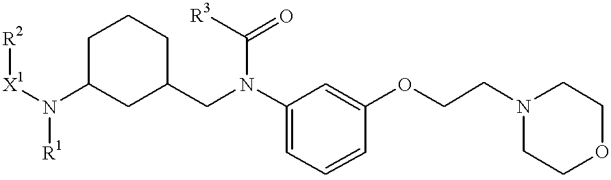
C(N(C1=CC=CC(OCCN2CCOCC2)=C1)C([R3])=O)C1CC(N([X1][R2])[R1])CCC1
